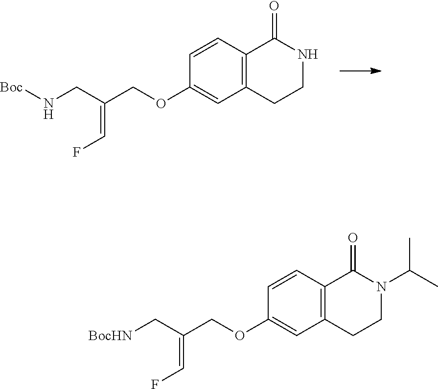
[Boc]NCC(COC1=CC2=C(C(=O)NCC2)C=C1)=CF.[BocHN]CC(COC1=CC2=C(C(=O)N(C(C)C)CC2)C=C1)=CF
